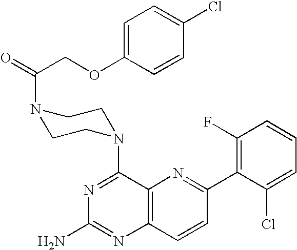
C12=C(C=CC(C3=C(F)C=CC=C3Cl)=N1)N=C(N)N=C2N1CCN(C(COC2=CC=C(Cl)C=C2)=O)CC1
